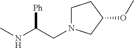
C(C(NC)[Ph])N1CCC(OC)C1
